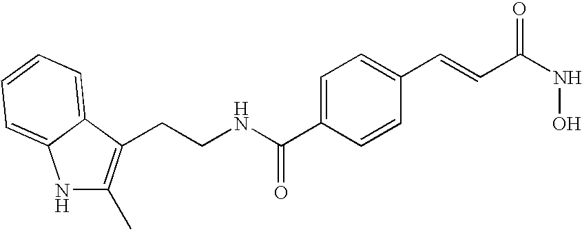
N1C(C)=C(CCNC(C2=CC=C(C=CC(NO)=O)C=C2)=O)C2=CC=CC=C12
